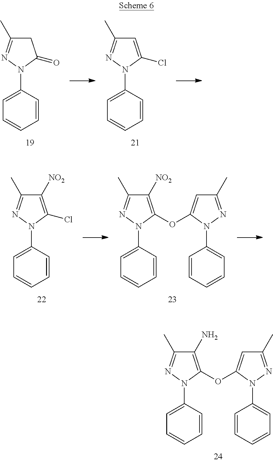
C1=CC=CC=C1N1N=C(C)C=C1OC1=C(N)C(C)=NN1C1=CC=CC=C1.C1=C(N2C(=O)CC(C)=N2)C=CC=C1.C1=C(N2C(Cl)=CC(C)=N2)C=CC=C1.C1=C(N2C(Cl)=C([NO2])C(C)=N2)C=CC=C1.C1=CC=CC=C1N1N=C(C)C=C1OC1=C([NO2])C(C)=NN1C1=CC=CC=C1
